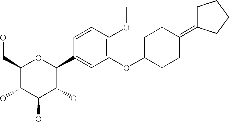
C1(CO)C(O)C(O)C(O)C(C2=CC(OC3CCC(=C4CCCC4)CC3)=C(OC)C=C2)O1
